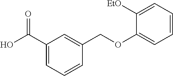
C1(C(O)=O)=CC=CC(COC2=CC=CC=C2[EtO])=C1
